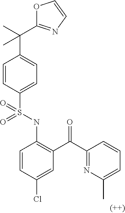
C1=CC(S(NC2=C(C(C3=NC(C)=CC=C3)=O)C=C(Cl)C=C2)(=O)=O)=CC=C1C(C1=NC=CO1)(C)C
